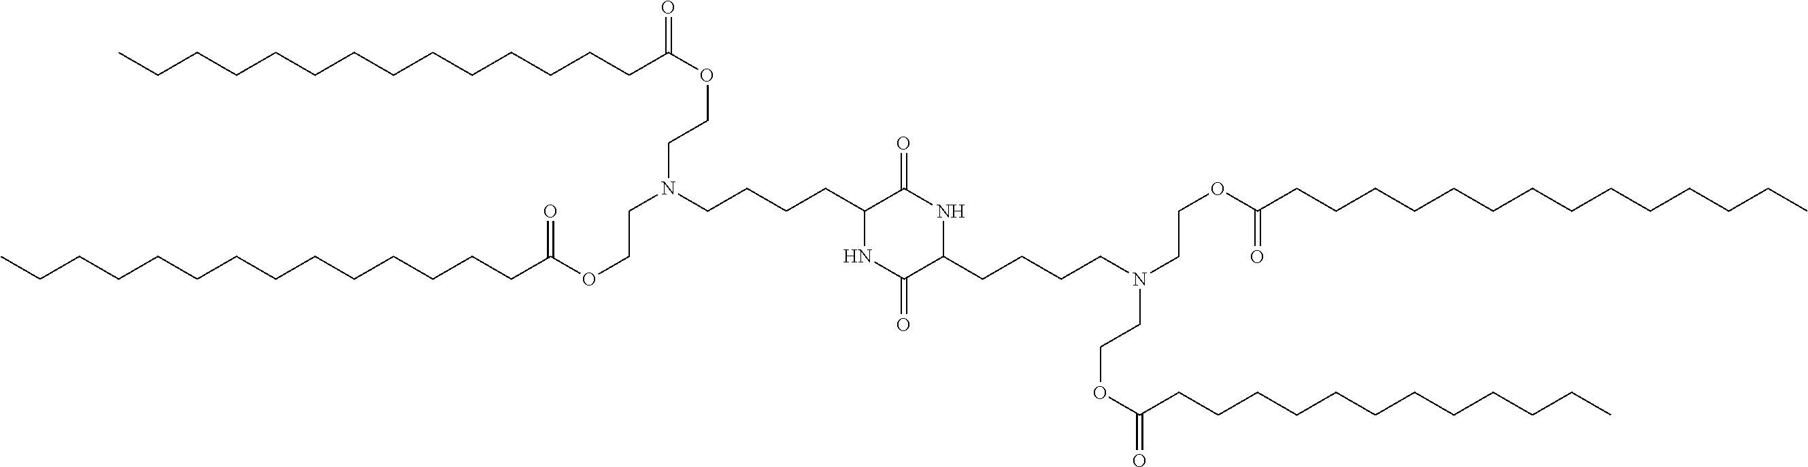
C(CCCCCCCC(OCCN(CCOC(CCCCCCCCCCCCCC)=O)CCCCC1NC(=O)C(CCCCN(CCOC(=O)CCCCCCCCCCCC)CCOC(CCCCCCCCCCCCCC)=O)NC1=O)=O)CCCCCC
